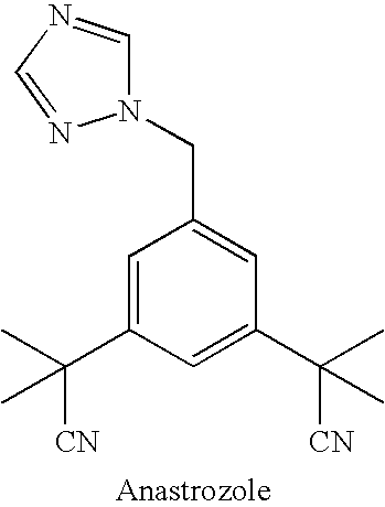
C1=C(C([CN])(C)C)C=C(C([CN])(C)C)C=C1CN1C=NC=N1
